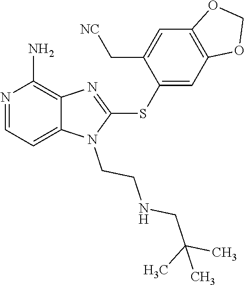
C12=CC=NC(N)=C1N=C(SC1=CC3=C(C=C1C[NC])OCO3)N2CCNCC(C)(C)C
